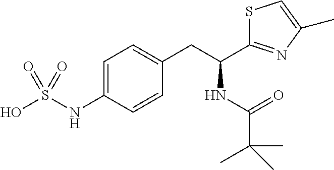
C1=C(NS(O)(=O)=O)C=CC(CC(NC(=O)C(C)(C)C)C2=NC(C)=CS2)=C1
